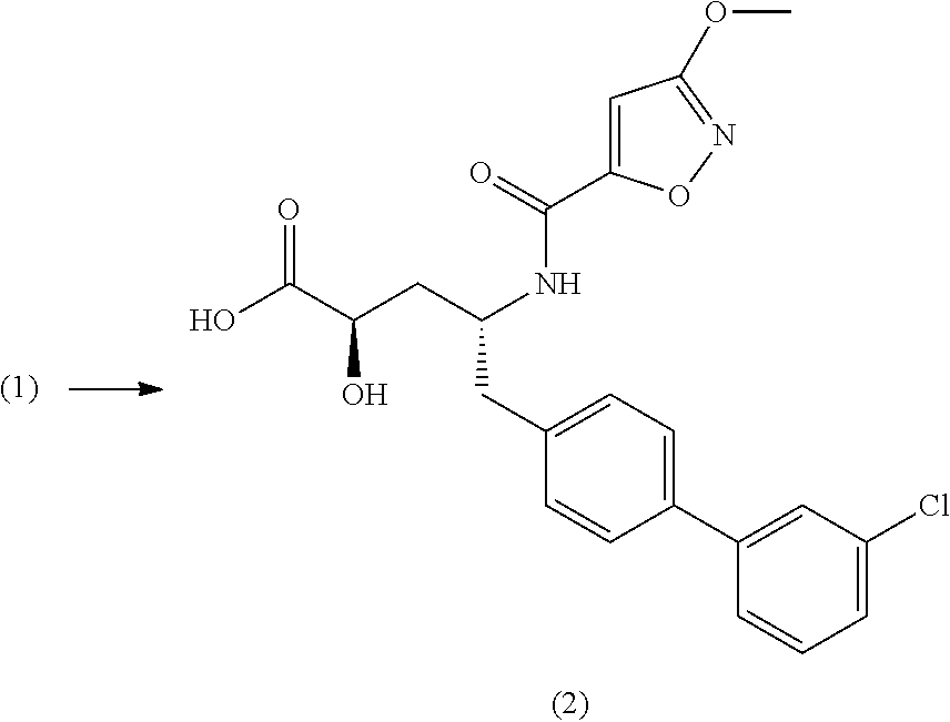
C1=C(C(=O)NC(CC(C(=O)O)O)CC2=CC=C(C3=CC(Cl)=CC=C3)C=C2)ON=C1OC
